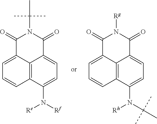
C1=C2C3=C(C=C1)C(N([Re])[Rf])=CC=C3C(=O)N(C(C)(C)C)C2=O.C1=C2C3=C(C=C1)C(N([Rh])C(C)(C)C)=CC=C3C(=O)N([Rg])C2=O
